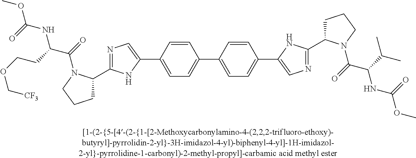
C1C(C2=NC=C(C3=CC=C(C4=CC=C(C5=CN=C(C6CCCN6C(=O)C(NC(OC)=O)C(C)C)N5)C=C4)C=C3)N2)N(C(=O)C(CCOC[CF3])NC(=O)OC)CC1
